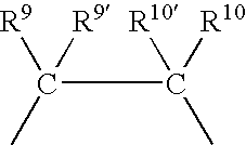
C(C(C)([R10])[R10])(C)([R9])[R9]
